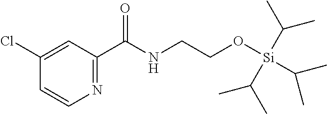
C1(Cl)=CC(C(NCCO[Si](C(C)C)(C(C)C)C(C)C)=O)=NC=C1
